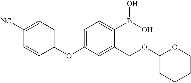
C1([NC])=CC=C(OC2=CC=C(B(O)O)C(COC3CCCCO3)=C2)C=C1
